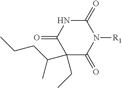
C1(=O)N([R1])C(=O)NC(=O)C1(C(C)CCC)CC
